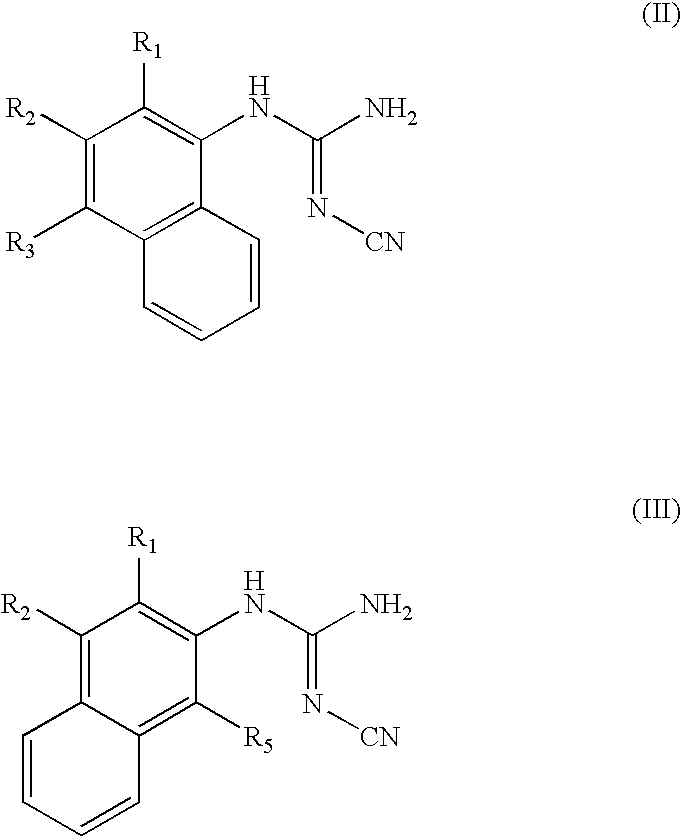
C1([R2])=C([R3])C2=C(C(NC(N)=N[CN])=C1[R1])C=CC=C2.C1([R2])=C2C(=C([R5])C(NC(N)=N[CN])=C1[R1])C=CC=C2
